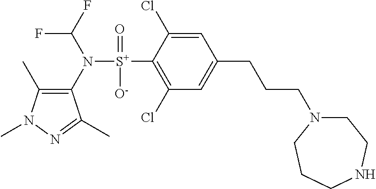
C1(C)=C(N([S+](C2=C(Cl)C=C(CCCN3CCNCCC3)C=C2Cl)(=O)[O-])C(F)F)C(C)=NN1C
